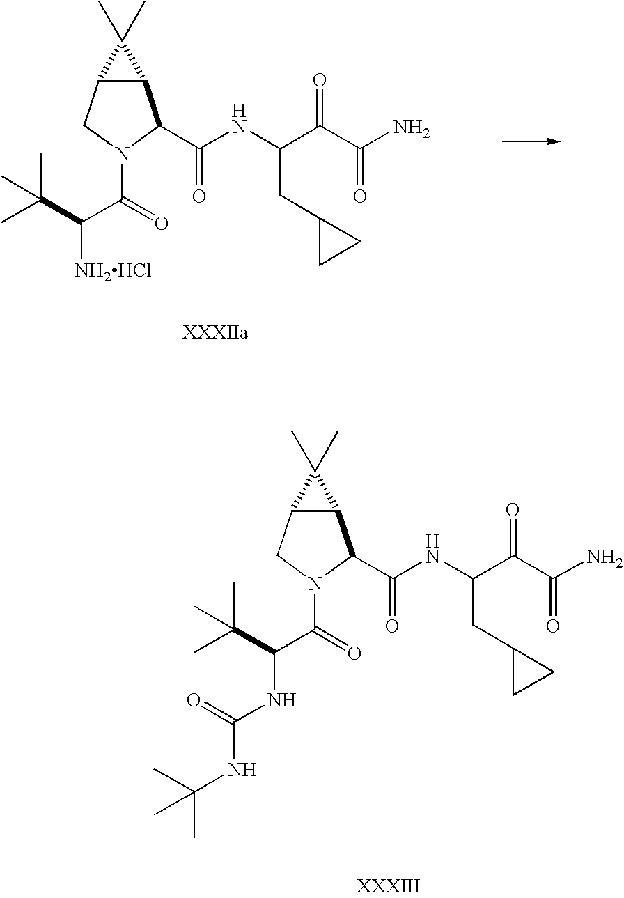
C12C(CN(C(C(C(C)(C)C)[NH2HCl])=O)C1C(NC(C(C(N)=O)=O)CC1CC1)=O)C2(C)C.C12C(CN(C(C(C(C)(C)C)NC(=O)NC(C)(C)C)=O)C1C(NC(C(C(N)=O)=O)CC1CC1)=O)C2(C)C
